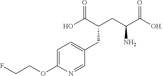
FCCOC1=CC=C(CC(C(O)=O)CC(C([OH])=O)N)C=N1
